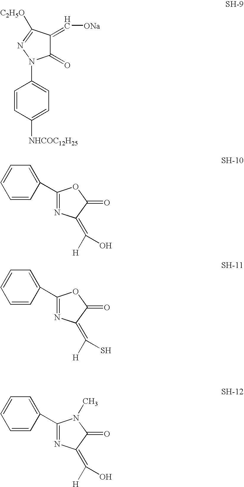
C1(=O)C(=C[ONa])C([C2H5O])=NN1C1=CC=C([NHCOC12H25])C=C1.C1=CC(C2=NC(=C([H])S)C(=O)O2)=CC=C1.C1=CC(C2=NC(=C([H])O)C(=O)N2C)=CC=C1.C1=CC(C2=NC(=C([H])O)C(=O)O2)=CC=C1
